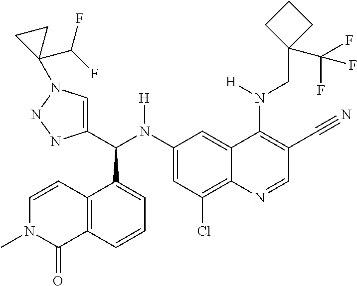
C1(N(C(C2=CN(C3(C(F)F)CC3)NN2)C2=CC=CC3=C2C=CN(C)C3=O)[H])=CC(Cl)=C2C(=C1)C(N(CC1(C(F)(F)F)CCC1)[H])=C(C#N)C=N2
